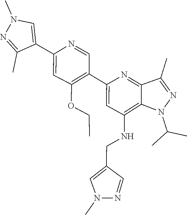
C(C)(C)N1C2=C(NCC3=CN(C)N=C3)C=C(C3=C(OCC)C=C(C4=CN(C)N=C4C)N=C3)N=C2C(C)=N1
